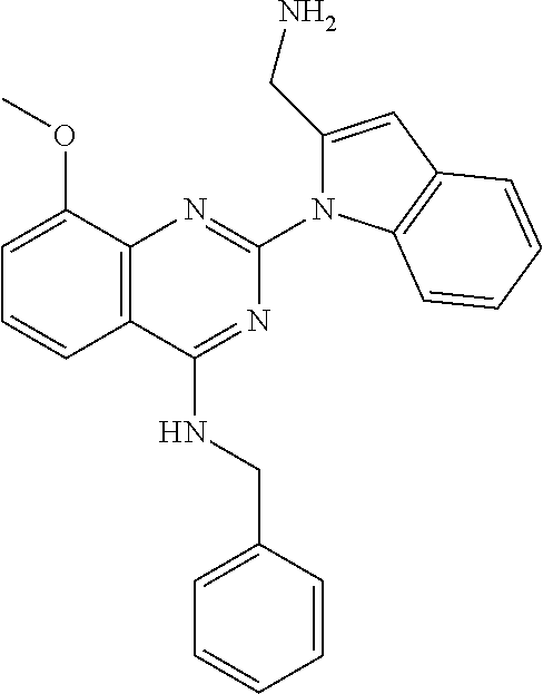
C12=C(C(NCC3=CC=CC=C3)=NC(N3C(CN)=CC4=C3C=CC=C4)=N1)C=CC=C2OC
